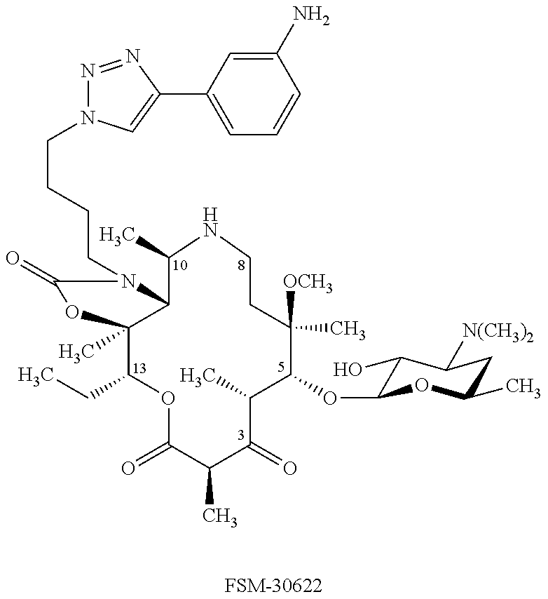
C1(CC)C2(C)C(N(CCCCN3N=NC(C4=CC=CC(N)=C4)=C3)C(=O)O2)C(C)NCCC(C)([OCH3])C(OC2C(O)C([N(CH3)2])CC(C)O2)C(C)C(=O)C(C)C(=O)O1.[FSM-30622]
